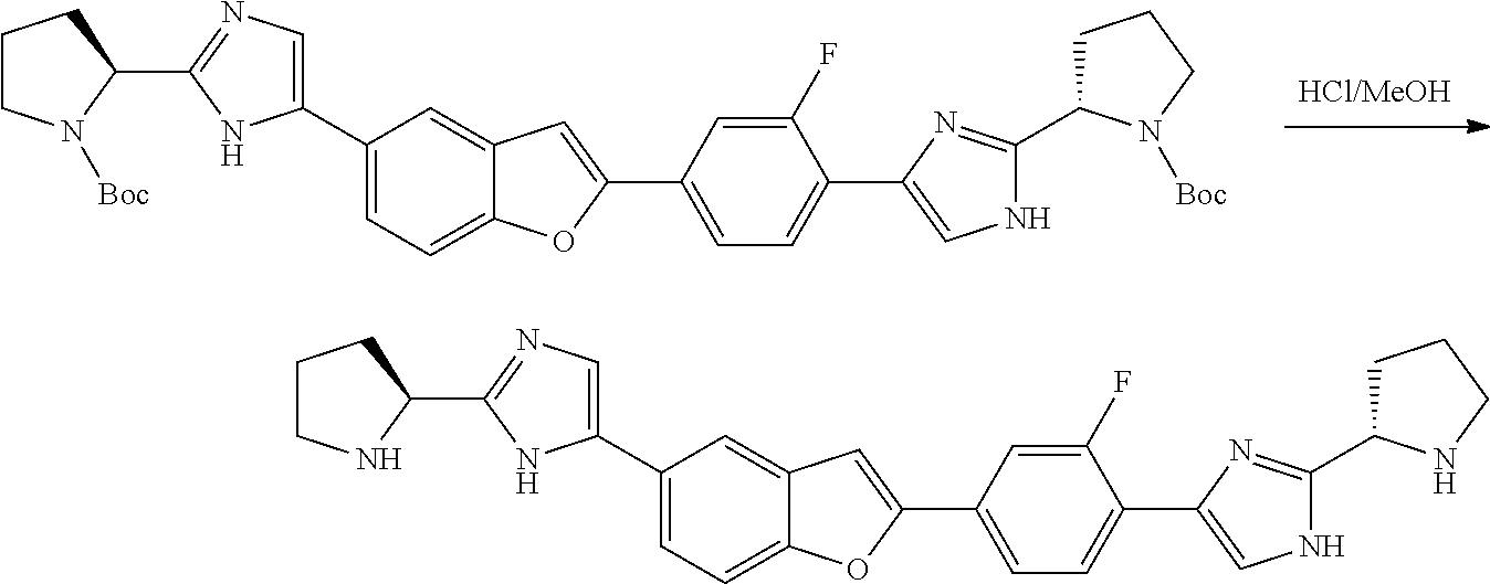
C1(C2=CN=C(C3CCCN3[Boc])N2)=CC=C2C(=C1)C=C(C1=CC=C(C3=CNC(C4CCCN4[Boc])=N3)C(F)=C1)O2.C1(C2=CN=C(C3CCCN3)N2)=CC=C2C(=C1)C=C(C1=CC=C(C3=CNC(C4CCCN4)=N3)C(F)=C1)O2
